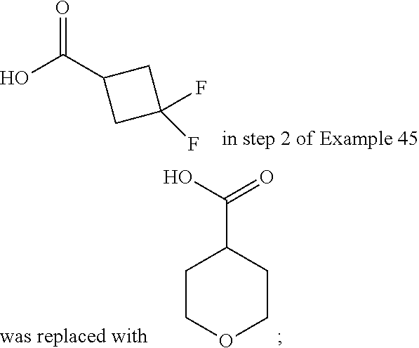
OC(C1CC(F)(F)C1)=O.C1COCCC1C(O)=O
